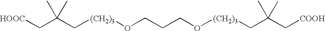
[HOOC]CC(C[(CH2)3]OCCCO[(CH2)3]CC(C[COOH])(C)C)(C)C
